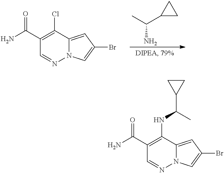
CC(C1CC1)N.C1(Cl)=C(C(N)=O)C=NN2C1=CC(Br)=C2.C1(NC(C)C2CC2)=C(C(N)=O)C=NN2C1=CC(Br)=C2
